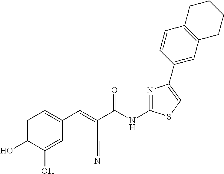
N1=C(NC(C(=CC2=CC=C(O)C(O)=C2)C#N)=O)SC=C1C1=CC2=C(C=C1)CCCC2
